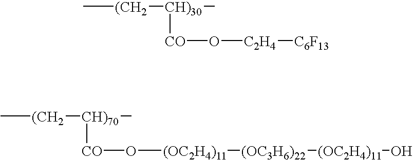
C[(CH2][CH)30](C)[CO]O[C2H4][C6F13].C[(CH2][CH)70](C)[CO]O[(OC2H4)11][(OC3H6)22][(OC2H4)11]O
